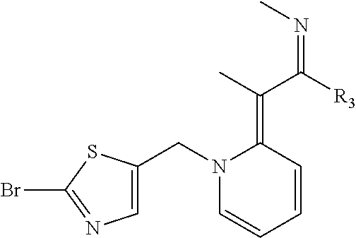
C1=CC=CC(=C(C([R3])=NC)C)N1CC1=CN=C(Br)S1
